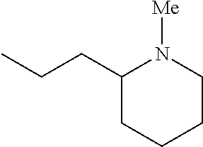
C1(CCC)CCCCN1[Me]
